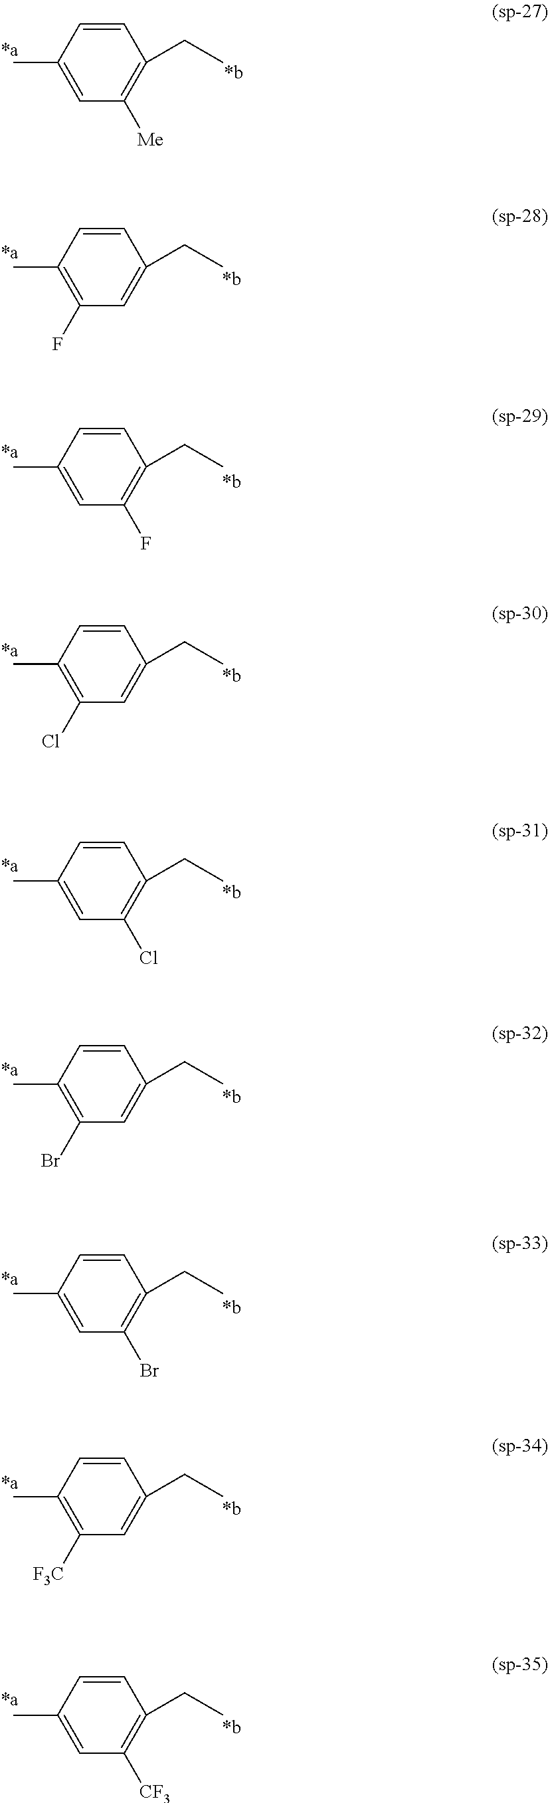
C1=CC(C)=CC([Me])=C1CC.C1=CC(C)=C(F)C=C1CC.C1=CC(C)=CC(F)=C1CC.C1=CC(C)=C(Cl)C=C1CC.C1=CC(C)=CC(Cl)=C1CC.C1=CC(C)=C(Br)C=C1CC.C1=CC(C)=CC(Br)=C1CC.C1=CC(C)=C([F3C])C=C1CC.C1=CC(C)=CC([CF3])=C1CC
